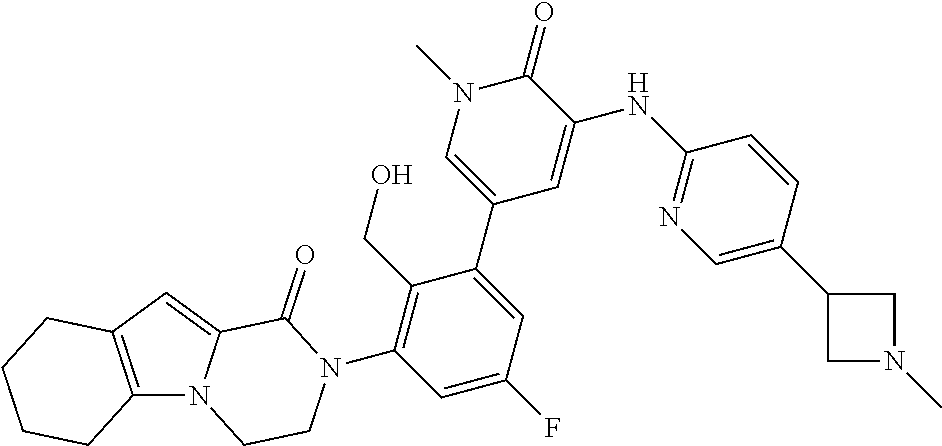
C12=C(N3C(=C1)C(=O)N(C1=C(CO)C(C4=CN(C)C(=O)C(NC5=NC=C(C6CN(C)C6)C=C5)=C4)=CC(F)=C1)CC3)CCCC2
